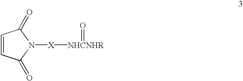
C1=CC(=O)N([X][NHCNHR]=O)C1=O
